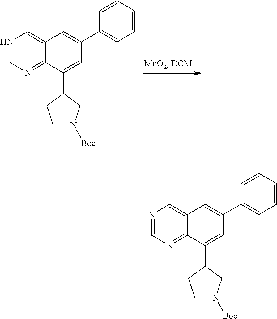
N1CN=C2C(=C1)C=C(C1=CC=CC=C1)C=C2C1CN([Boc])CC1.N1=CN=C2C(=C1)C=C(C1=CC=CC=C1)C=C2C1CN([Boc])CC1
